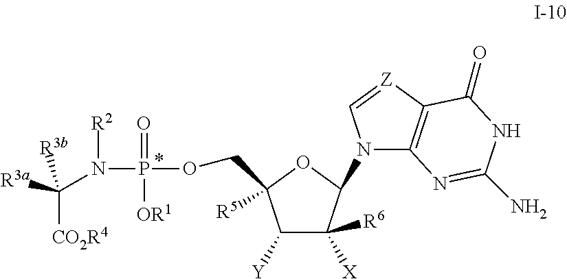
C1([Y])C([R6])([X])C(N2C3=C([Z]=C2)C(=O)NC(N)=N3)OC1([R5])COP(N(C([R3a])([CO2R4])[R3b])[R2])(=O)[OR1]
